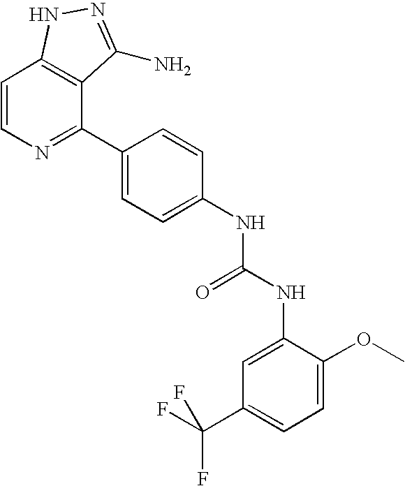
C1=CN=C(C2=CC=C(NC(NC3=CC(C(F)(F)F)=CC=C3OC)=O)C=C2)C2=C1NN=C2N
